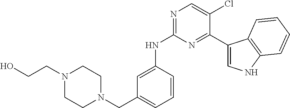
N1(CCO)CCN(CC2=CC=CC(NC3=NC=C(Cl)C(C4=CNC5=C4C=CC=C5)=N3)=C2)CC1
